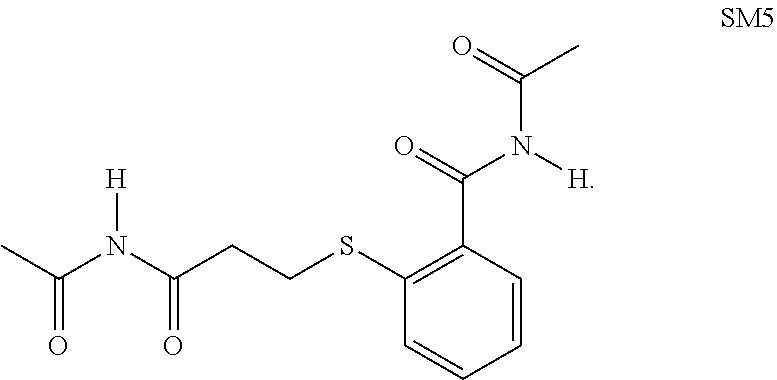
CC(N(C(CCSC1=C(C(=O)N([H])C(=O)C)C=CC=C1)=O)[H])=O
